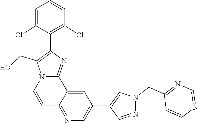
N1(CC2=NC=NC=C2)N=CC(C2=CN=C3C(=C2)C2=NC(C4=C(Cl)C=CC=C4Cl)=C(CO)N2C=C3)=C1
